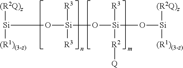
[Si](O[Si]([R3])([R3])O[Si]([R3])([R2][Q])O[Si]([(R2Q)z])[(R1)(3-z)])([(R2Q)z])[(R1)(3-z)]
